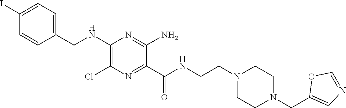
C1=C(I)C=CC(CNC2=C(Cl)N=C(C(NCCN3CCN(CC4=CN=CO4)CC3)=O)C(N)=N2)=C1
